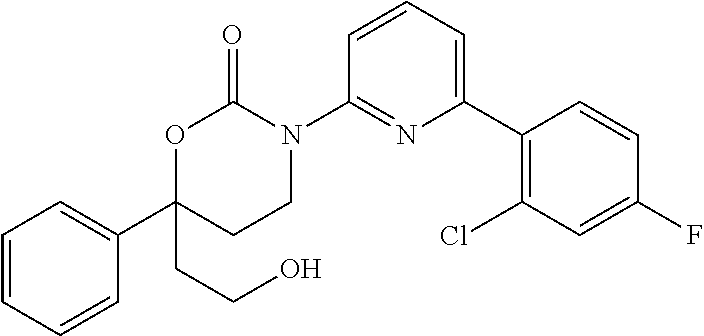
C1=CC=CC(C2(CCO)CCN(C3=NC(C4=C(Cl)C=C(F)C=C4)=CC=C3)C(=O)O2)=C1
